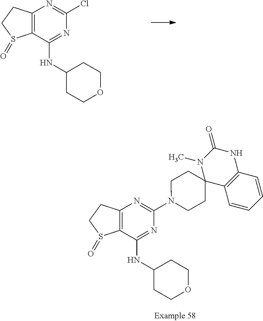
C12=C(C(NC3CCOCC3)=NC(Cl)=N1)S(=O)CC2.C12=C(C(NC3CCOCC3)=NC(N3CCC4(CC3)C3=C(NC(=O)N4C)C=CC=C3)=N1)S(=O)CC2
